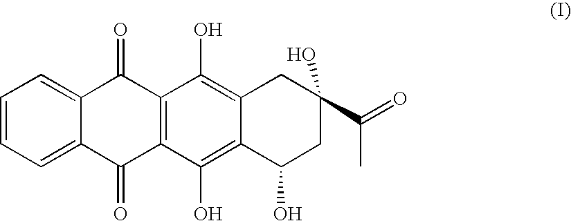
C1=CC=C2C(=C1)C(=O)C1=C(C2=O)C(O)=C2C(=C1O)CC(C(=O)C)(O)CC2O
